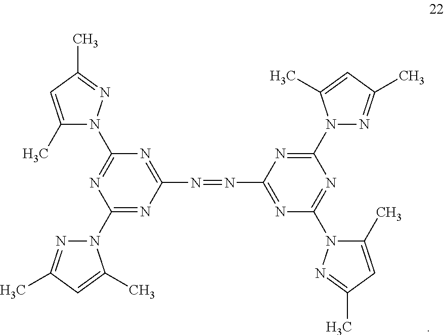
C1(N2N=C(C)C=C2C)=NC(N=NC2=NC(N3C(C)=CC(C)=N3)=NC(N3N=C(C)C=C3C)=N2)=NC(N2C(C)=CC(C)=N2)=N1
